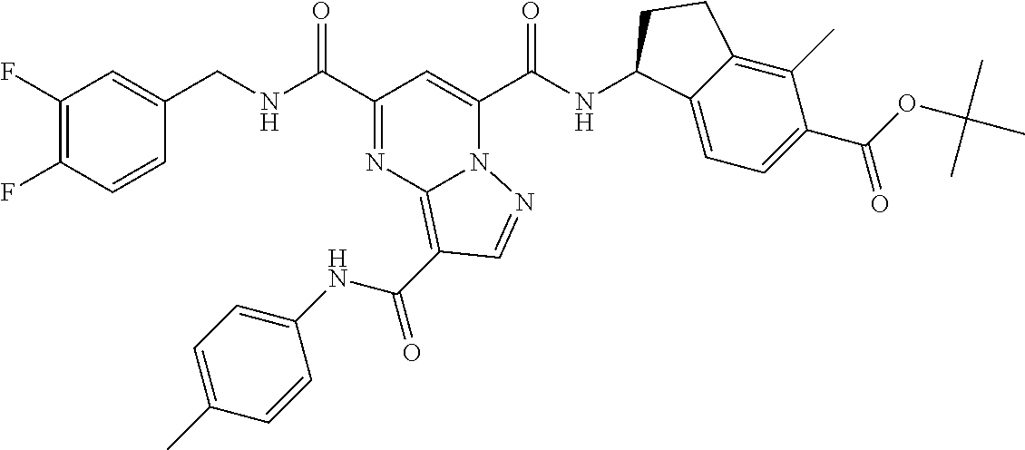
C1(F)=C(F)C=CC(CNC(C2=NC3=C(C(=O)NC4=CC=C(C)C=C4)C=NN3C(C(NC3C4=CC=C(C(OC(C)(C)C)=O)C(C)=C4CC3)=O)=C2)=O)=C1
